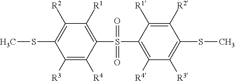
S(C1=C([R2])C([R1])=C(S(C2=C([R4])C([R3])=C(SC)C([R2])=C2[R1])(=O)=O)C([R4])=C1[R3])C
